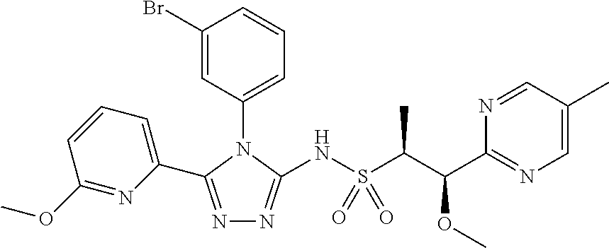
N1=C(C2=CC=CC(OC)=N2)N(C2=CC=CC(Br)=C2)C(NS(C(C)C(OC)C2=NC=C(C)C=N2)(=O)=O)=N1
